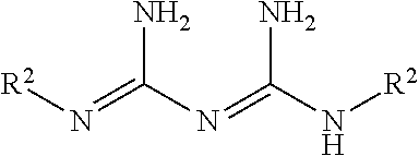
[R2]N=C(N)N=C(N)N[R2]
